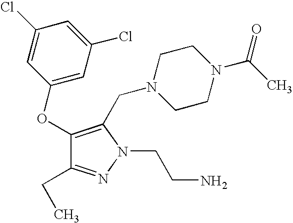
C1(OC2=CC(Cl)=CC(Cl)=C2)=C(CN2CCN(C(C)=O)CC2)N(CCN)N=C1CC
